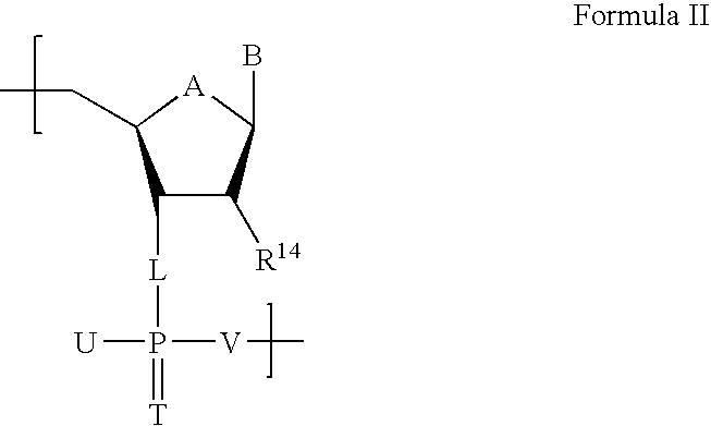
C1([L]P(=[T])([V]C)[U])C([R14])C(B)[A]C1CC
